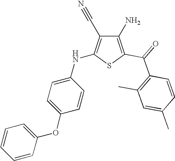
C1(N)=C(C(=O)C2=C(C)C=C(C)C=C2)SC(NC2=CC=C(OC3=CC=CC=C3)C=C2)=C1C#N
